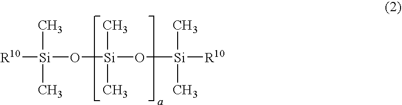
[R10][Si](C)(C)O[Si](C)(C)O[Si]([R10])(C)C
